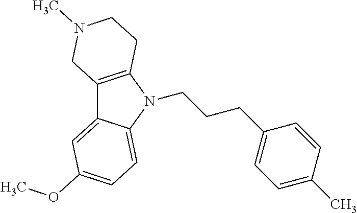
C12=C(N(CCCC3=CC=C(C)C=C3)C3=CC=C(OC)C=C13)CCN(C)C2
